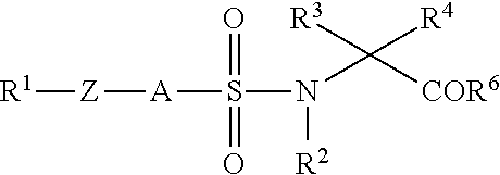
[R1][Z][A]S(N(C([COR6])([R3])[R4])[R2])(=O)=O
